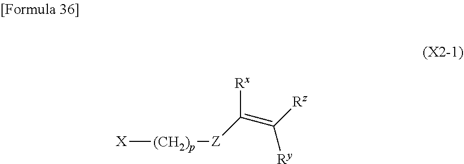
[X][(CH2)p][Z]C(=C([Rz])[Ry])[Rx]
